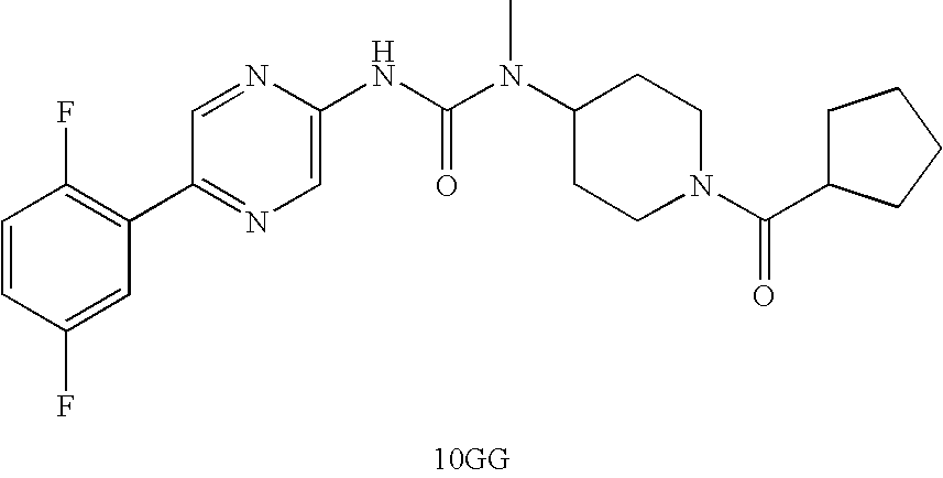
[10GG].C1(C2=C(F)C=CC(F)=C2)=NC=C(NC(N(C)C2CCN(C(C3CCCC3)=O)CC2)=O)N=C1
